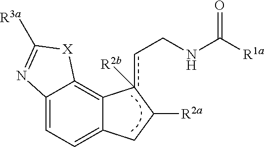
C12=CC=C3C(=C1[X]C([R3a])=N2)c(cCNC([R1a])=O)([R2b])C([R2a])C3
